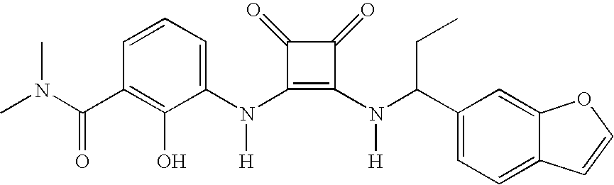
CN(C(C1=C(O)C(N(C2=C(N(C(C3=CC=C4C(=C3)OC=C4)CC)[H])C(=O)C2=O)[H])=CC=C1)=O)C
